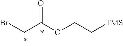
BrCC(OCC[TMS])=O
